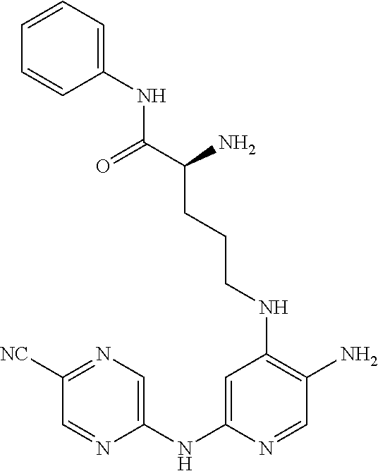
C1=NC(NC2=CC(NCCCC(C(=O)NC3=CC=CC=C3)N)=C(N)C=N2)=CN=C1[NC]
